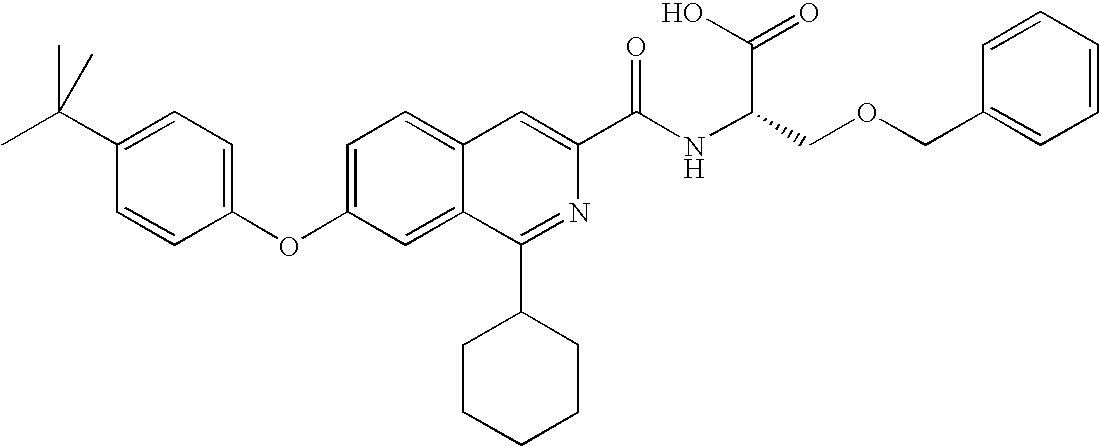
C1=C2C(=CC(OC3=CC=C(C(C)(C)C)C=C3)=C1)C(C1CCCCC1)=NC(C(NC(COCC1=CC=CC=C1)C(O)=O)=O)=C2
